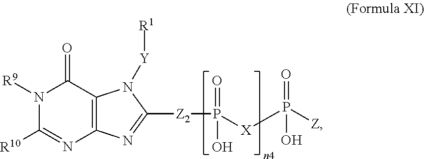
N1([R9])C([R10])=NC2=C(C1=O)N([Y][R1])C([Z2]P([X]P([Z])(=O)O)(=O)O)=N2
